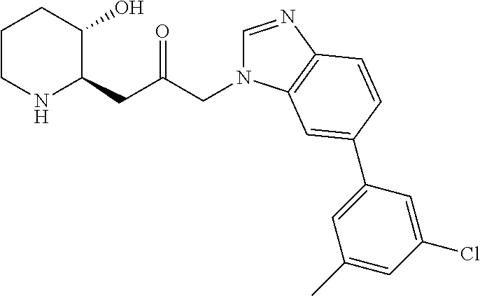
C1CNC(CC(=O)CN2C=NC3=C2C=C(C2=CC(C)=CC(Cl)=C2)C=C3)C(O)C1
